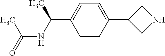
C1=CC(C2CNC2)=CC=C1C(C)NC(C)=O
